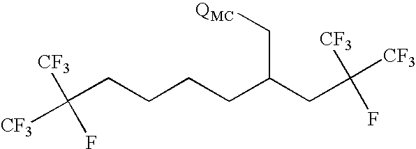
C([CF3])([CF3])(F)CCCCC(CC(F)([CF3])[CF3])C[QMC]
